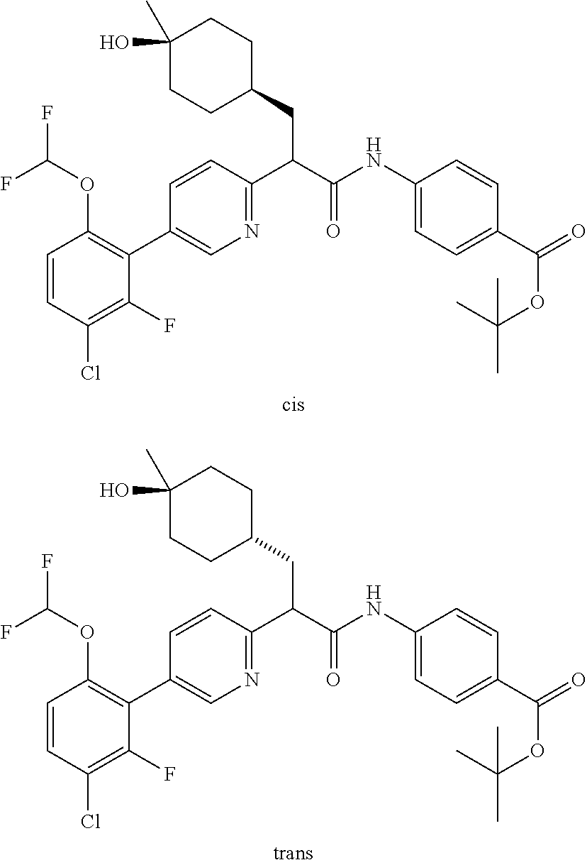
C1=CC(Cl)=C(F)C(C2=CN=C(C(C(NC3=CC=C(C(=O)OC(C)(C)C)C=C3)=O)CC3CCC(O)(C)CC3)C=C2)=C1OC(F)F.C1=CC(Cl)=C(F)C(C2=CN=C(C(C(NC3=CC=C(C(=O)OC(C)(C)C)C=C3)=O)CC3CCC(O)(C)CC3)C=C2)=C1OC(F)F
